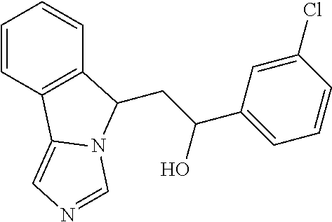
C1=CC2=C(C=C1)C(CC(O)C1=CC=CC(Cl)=C1)N1C2=CN=C1
